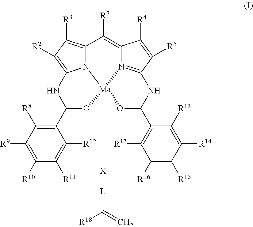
N12C3=C([R3])C([R2])=C1NC(C1=C([R8])C([R9])=C([R10])C([R11])=C1[R12])=O[Ma]21([X][L]C([R18])=C)N2=C(C([R5])=C([R4])C2=C3[R7])NC(C2=C([R17])C([R16])=C([R15])C([R14])=C2[R13])=O1
